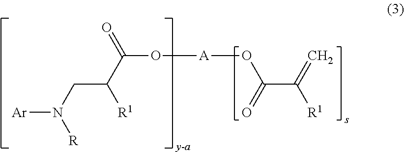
[Ar]N([R])CC([R1])C(=O)O[A]OC(C(=C)[R1])=O
